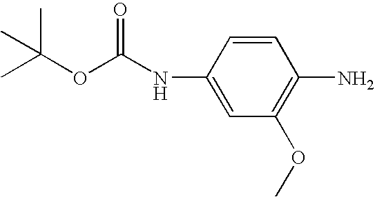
C1=CC(NC(OC(C)(C)C)=O)=CC(OC)=C1N
